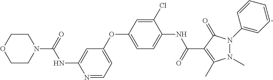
C1(OC2=CC=C(NC(C3=C(C)N(C)N(C4=CC=CC=C4)C3=O)=O)C(Cl)=C2)=CC=NC(NC(=O)N2CCOCC2)=C1
